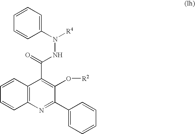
C1=CC2=C(C(C(=O)NN([R4])C3=CC=CC=C3)=C(O[R2])C(C3=CC=CC=C3)=N2)C=C1
